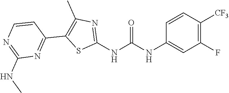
C1(F)=C([CF3])C=CC(NC(NC2=NC(C)=C(C3=NC(NC)=NC=C3)S2)=O)=C1
